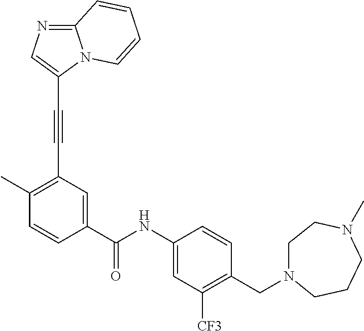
C1=CC(C(=O)NC2=CC([CF3])=C(CN3CCN(C)CCC3)C=C2)=CC(C#CC2=CN=C3N2C=CC=C3)=C1C
